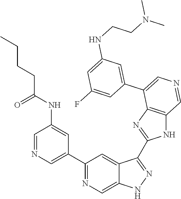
C1(C2=CN=CC(NC(=O)CCCC)=C2)=NC=C2C(=C1)C(C1=NC3=C(N1)C=NC=C3C1=CC(NCCN(C)C)=CC(F)=C1)=NN2
